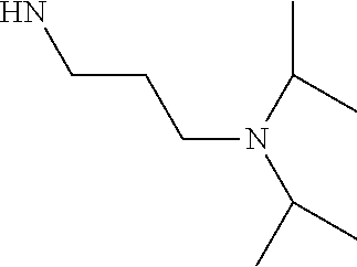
C(CCN(C(C)C)C(C)C)N
